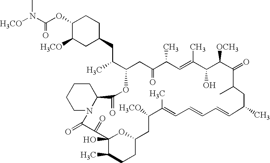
C1(OC(N(C)[H3CO])=O)C([H3CO])CC(CC(C)C2CC(=O)C(C)C=C(C)C(O)C([OCH3])C(=O)C(C)CC(C)C=CC=CC=C(C)C([H3CO])CC3CCC(C)C(O)(C(=O)C(=O)N4C(C(=O)O2)CCCC4)O3)CC1
